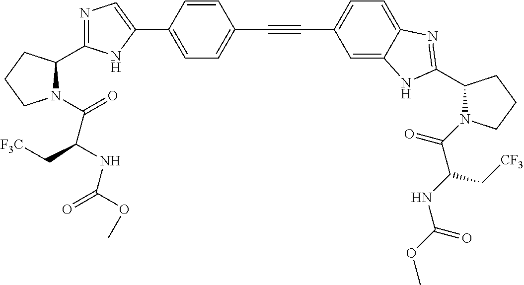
C1=C(C2=CN=C(C3N(C(C(C[F3C])NC(=O)OC)=O)CCC3)N2)C=CC(C#CC2=CC=C3C(=C2)NC(C2N(C(=O)C(NC(OC)=O)C[CF3])CCC2)=N3)=C1
